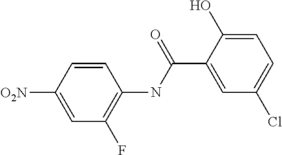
C1=C([O2N])C=CC(NC(C2=CC(Cl)=CC=C2O)=O)=C1F
